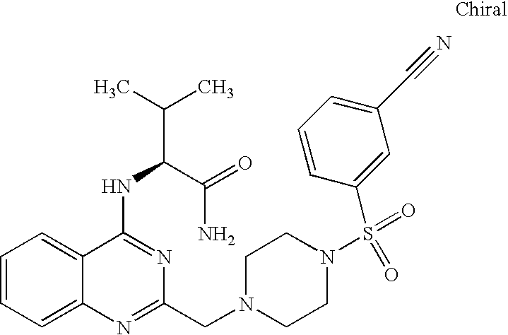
C1=CC=C2C(=C1)C(NC(C(C)C)C(=O)N)=NC(CN1CCN(S(=O)(=O)C3=CC(C#N)=CC=C3)CC1)=N2
